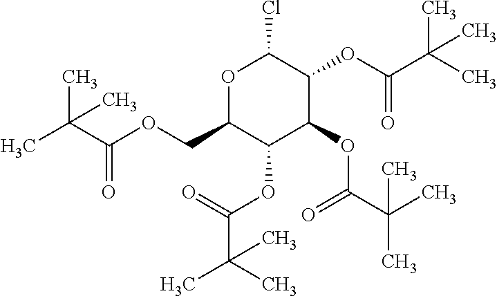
C(C)(C)(C(=O)OCC1C(OC(=O)C(C)(C)C)C(OC(=O)C(C)(C)C)C(OC(=O)C(C)(C)C)C(Cl)O1)C
